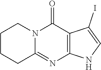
C12=C(C(=O)N3C(=N1)CCCC3)C(I)=CN2
